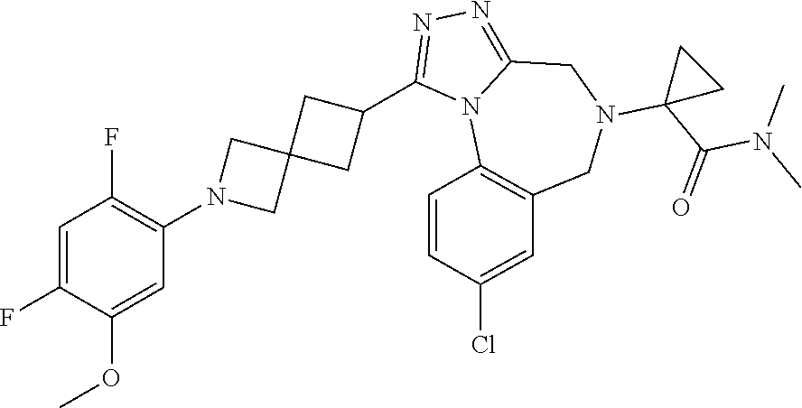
C1(F)=CC(F)=C(N2CC3(C2)CC(C2=NN=C4N2C2=C(CN(C5(C(=O)N(C)C)CC5)C4)C=C(Cl)C=C2)C3)C=C1OC
